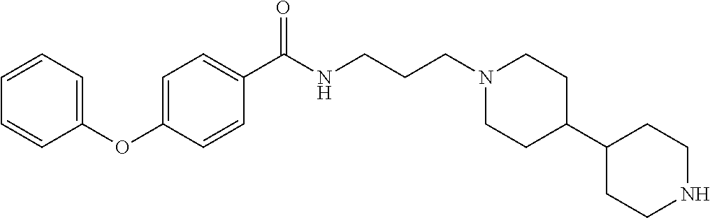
C1(OC2=CC=C(C(NCCCN3CCC(C4CCNCC4)CC3)=O)C=C2)=CC=CC=C1
